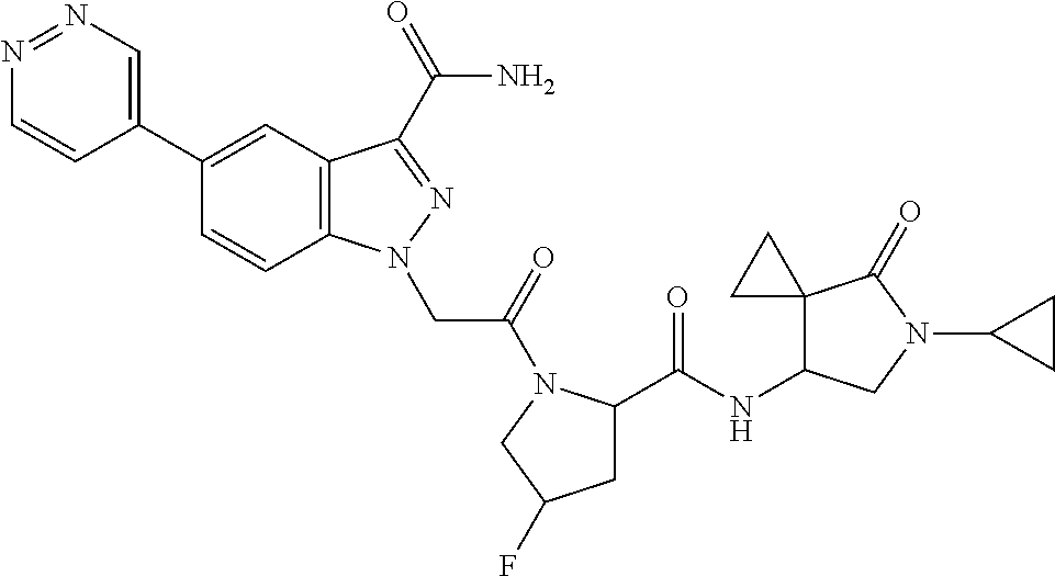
N1=NC=C(C2=CC3=C(C=C2)N(CC(=O)N2C(C(NC4C5(CC5)C(=O)N(C5CC5)C4)=O)CC(F)C2)N=C3C(N)=O)C=C1
